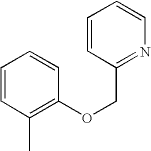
C1=CC(C)=C(OCC2=NC=CC=C2)C=C1
